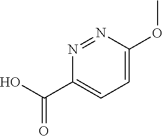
C1(C(O)=O)=CC=C(OC)N=N1
